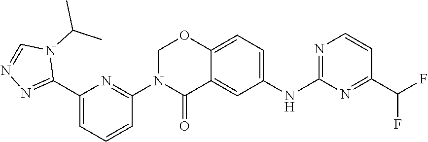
C1(C2=NN=CN2C(C)C)=CC=CC(N2C(=O)C3=CC(NC4=NC=CC(C(F)F)=N4)=CC=C3OC2)=N1
